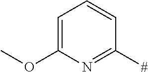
C1=C(OC)N=C([#])C=C1
